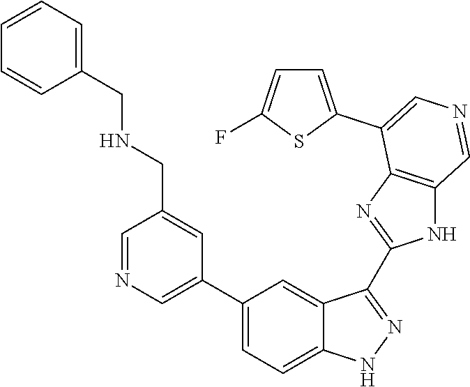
C1(C2=CN=CC(CNCC3=CC=CC=C3)=C2)=CC=C2C(=C1)C(C1=NC3=C(N1)C=NC=C3C1=CC=C(F)S1)=NN2
